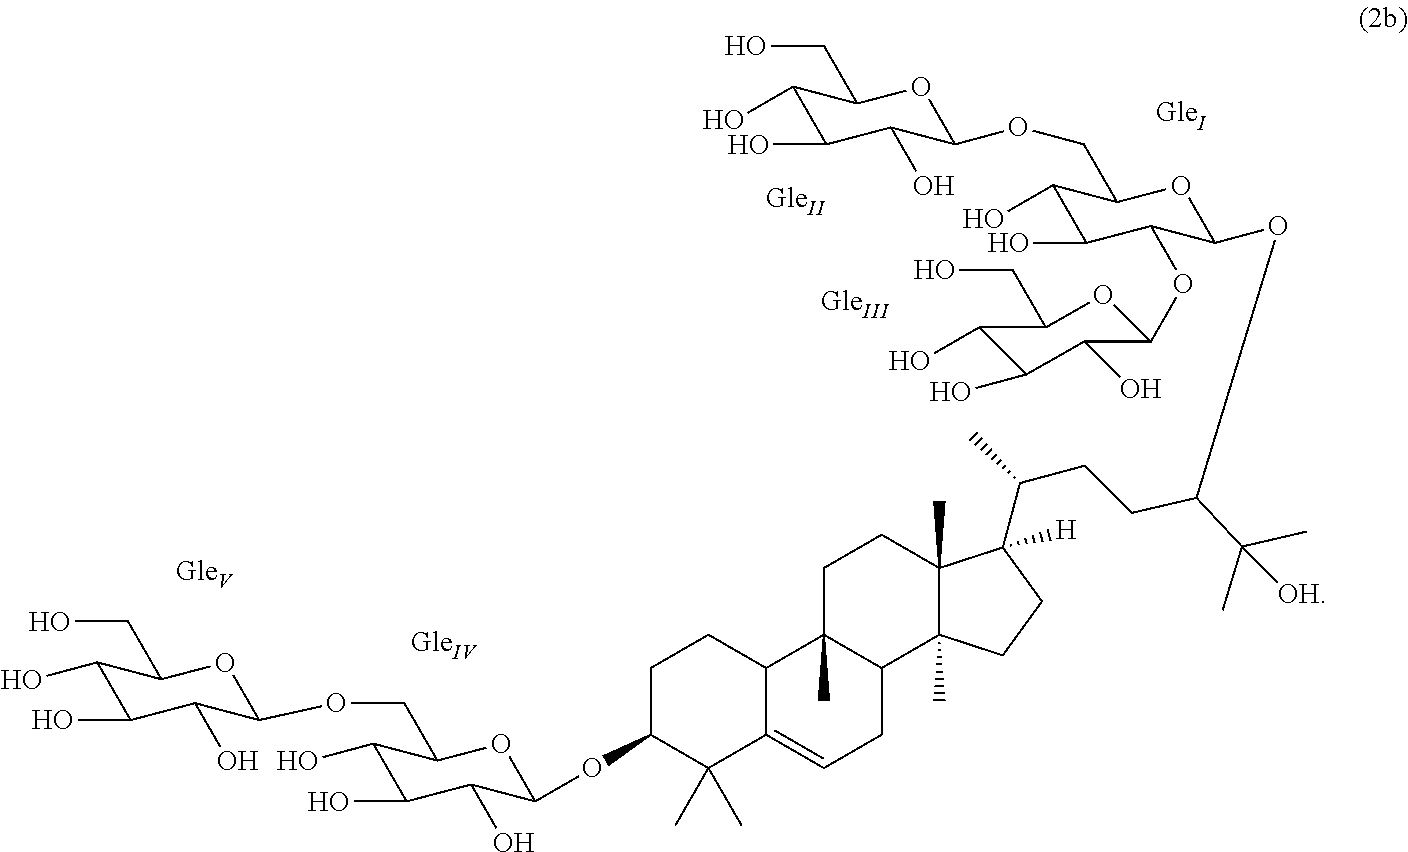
C1(O)C(O)C(O)C(OCC2C(O)C(O)C(OC3C(O)C(O)C(O)C(CO)O3)C(OC(CCC(C)C3([H])C4(C)C(C)(CC3)C3C(C)(CC4)C4C(=CC3)C(C)(C)C(OC3C(O)C(O)C(O)C(COC5C(O)C(O)C(O)C(CO)O5)O3)CC4)C(C)(C)[OH])O2)OC1CO
